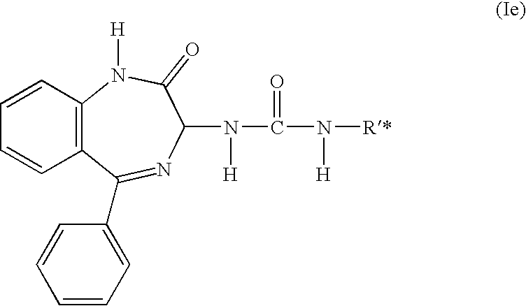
C12=C(C=CC=C1)N([H])C(=O)C(N([H])C(=O)N([R*])[H])N=C2C1=CC=CC=C1
